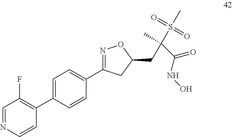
C1=CN=CC(F)=C1C1=CC=C(C2=NOC(CC(C(NO)=O)(C)S(=O)(=O)C)C2)C=C1
